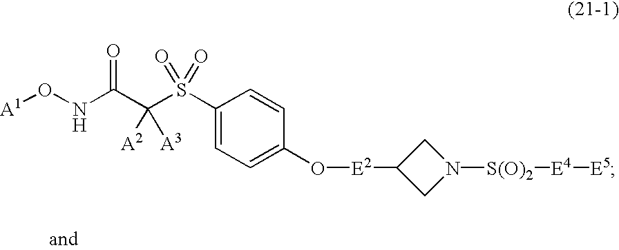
[A1]ONC(C(S(C1=CC=C(O[E2]C2CN([S(O)2][E4][E5])C2)C=C1)(=O)=O)([A2])[A3])=O
